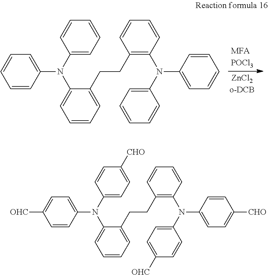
C1=CC(N(C2=CC=CC=C2)C2=CC=CC=C2CCC2=C(N(C3=CC=CC=C3)C3=CC=CC=C3)C=CC=C2)=CC=C1.C1=CC(N(C2=CC=C([CHO])C=C2)C2=CC=CC=C2CCC2=C(N(C3=CC=C([CHO])C=C3)C3=CC=C([OHC])C=C3)C=CC=C2)=CC=C1[OHC]
